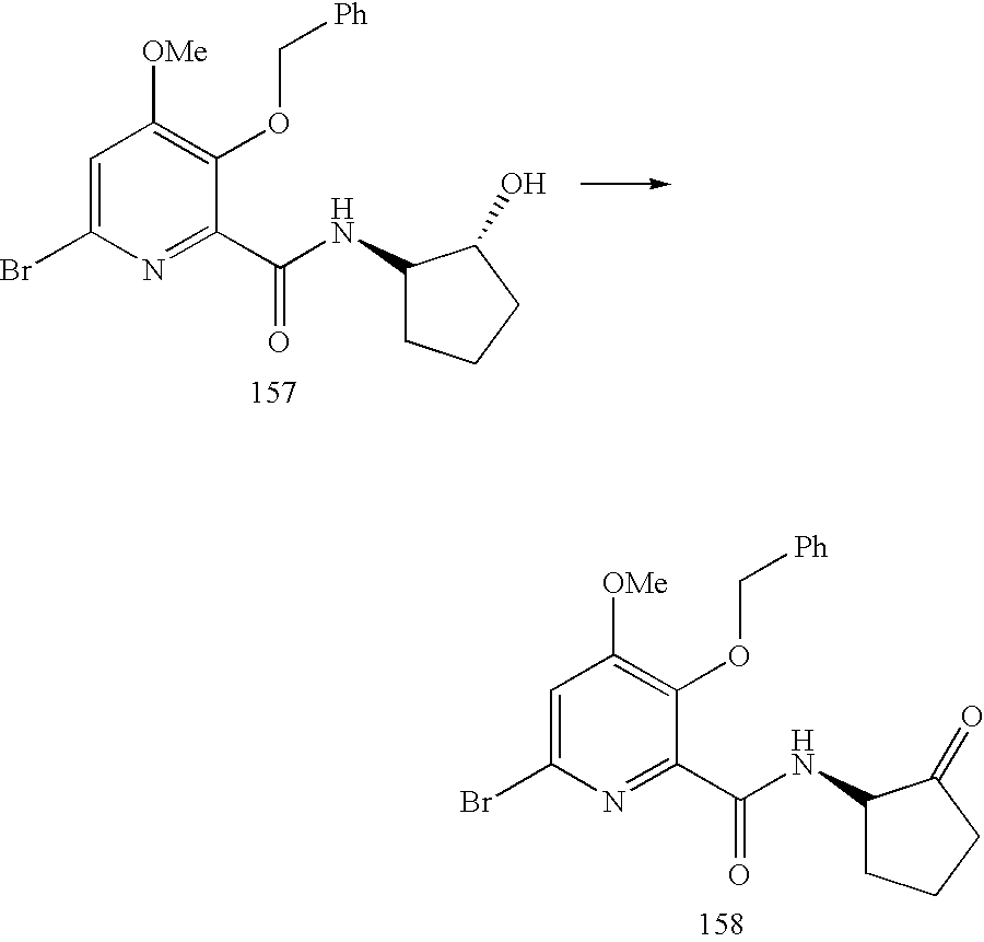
C1=C(Br)N=C(C(=O)NC2CCCC2O)C(OC[Ph])=C1[OMe].C1=C(Br)N=C(C(=O)NC2CCCC2=O)C(OC[Ph])=C1[OMe]
